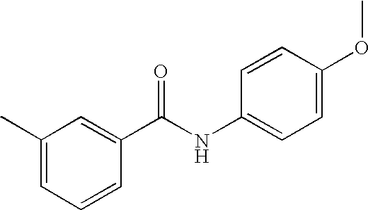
C1(C)=CC=CC(C(NC2=CC=C(OC)C=C2)=O)=C1
